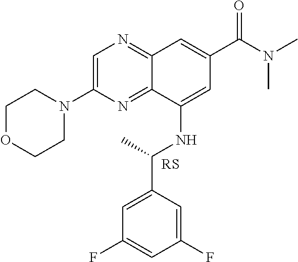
C1=C(N2CCOCC2)N=C2C(=N1)C=C(C(N(C)C)=O)C=C2NC(C1=CC(F)=CC(F)=C1)C.[RS]
